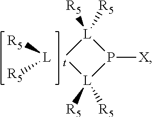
P1([X])[L]([R5])([R5])[t][L]1([R5])[R5].[L]([R5])[R5]
